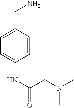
C1=C(CN)C=CC(NC(CN(C)C)=O)=C1
